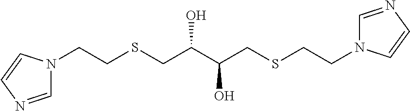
C1=NC=CN1CCSCC(O)C(O)CSCCN1C=NC=C1
